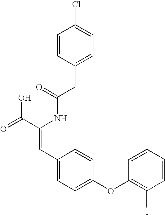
C(=O)(NC(C(=O)O)=CC1=CC=C(OC2=C(I)C=CC=C2)C=C1)CC1=CC=C(Cl)C=C1
